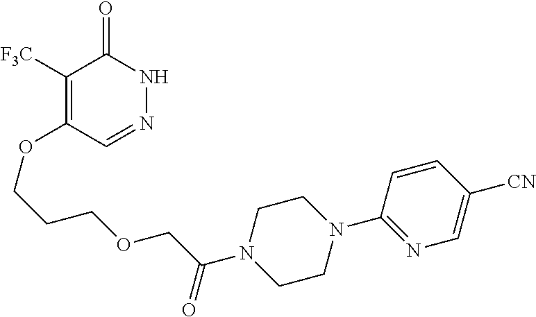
C1([F3C])=C(OCCCOCC(N2CCN(C3=NC=C([CN])C=C3)CC2)=O)C=NNC1=O
